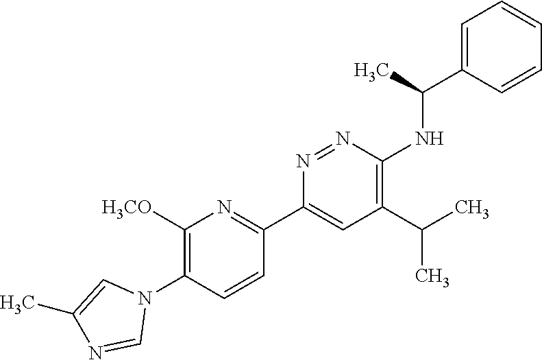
C1([H3CO])=C(N2C=C(C)N=C2)C=CC(C2=CC(C(C)C)=C(NC(C3=CC=CC=C3)C)N=N2)=N1
